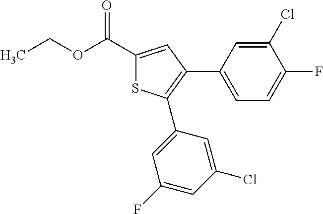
CCOC(C1=CC(C2=CC=C(F)C(Cl)=C2)=C(C2=CC(F)=CC(Cl)=C2)S1)=O
